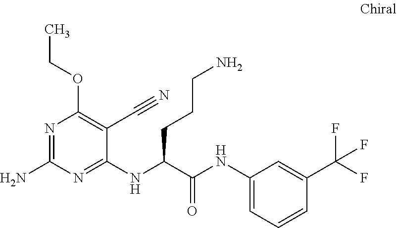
C1(NC(C(NC2=CC=CC(C(F)(F)F)=C2)=O)CCCN)=NC(N)=NC(OCC)=C1C#N
